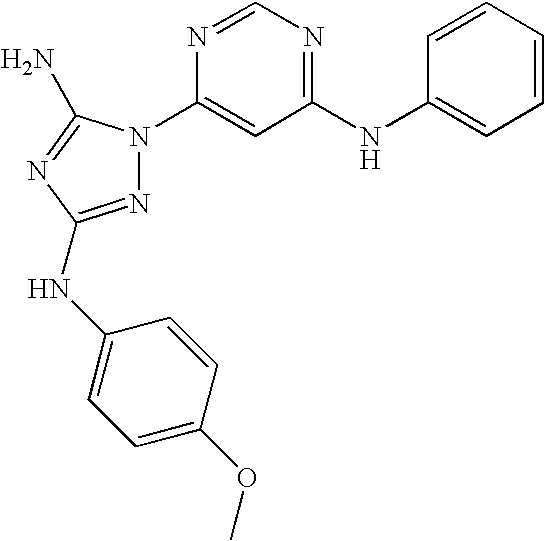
N1=C(NC2=CC=C(OC)C=C2)N=C(N)N1C1=CC(NC2=CC=CC=C2)=NC=N1
